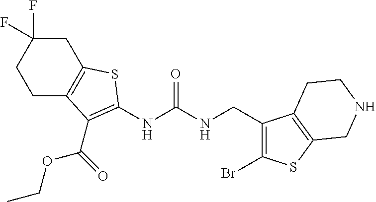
C1(F)(F)CC2=C(CC1)C(C(OCC)=O)=C(NC(NCC1=C(Br)SC3=C1CCNC3)=O)S2
